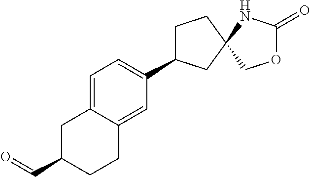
C1=C2C(=CC(C3CCC4(C3)NC(=O)OC4)=C1)CCC(C=O)C2
